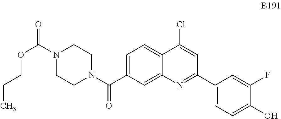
C1=C(C(N2CCN(C(=O)OCCC)CC2)=O)C=C2C(=C1)C(Cl)=CC(C1=CC=C(O)C(F)=C1)=N2
